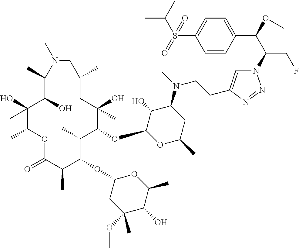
C1(O)(C)C(CC)OC(=O)C(C)C(OC2CC(OC)(C)C(O)C(C)O2)C(C)C(OC2OC(C)CC(N(C)CCC3=CN(C(C(OC)C4=CC=C(S(=O)(C(C)C)=O)C=C4)CF)N=N3)C2O)C(O)(C)CC(C)CN(C)C(C)C1O
